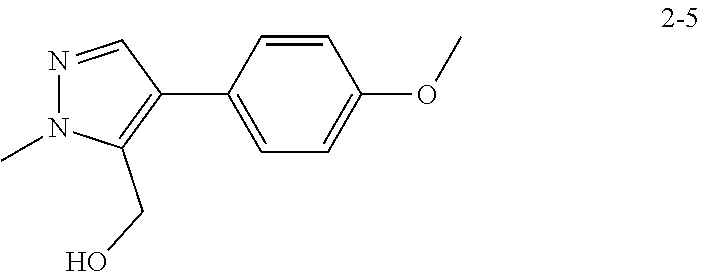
C1(C2=CC=C(OC)C=C2)=C(CO)N(C)N=C1
